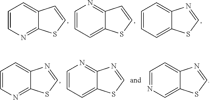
C1=CN=C2C(=C1)C=CS2.C1=CC=C2C(=N1)C=CS2.C1=CC=C2C(=C1)N=CS2.C1=CN=C2C(=C1)N=CS2.C1=CC=C2C(=N1)N=CS2.C1=NC=C2C(=C1)N=CS2
